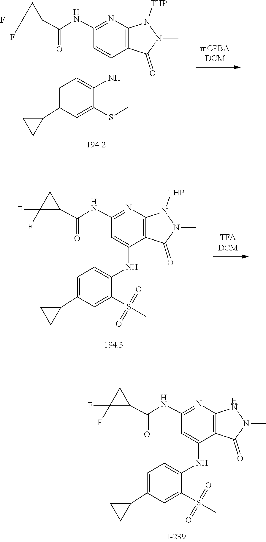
N1(C)N([THP])C2=C(C(NC3=CC=C(C4CC4)C=C3SC)=CC(NC(C3CC3(F)F)=O)=N2)C1=O.N1(C)N([THP])C2=C(C(NC3=CC=C(C4CC4)C=C3S(C)(=O)=O)=CC(NC(C3CC3(F)F)=O)=N2)C1=O.N1(C)NC2=C(C(NC3=CC=C(C4CC4)C=C3S(C)(=O)=O)=CC(NC(C3CC3(F)F)=O)=N2)C1=O
